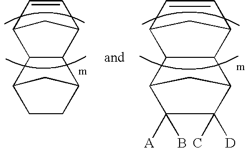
C1=CC2CC1C1C2C2CCC1C2.C1=CC2CC1C1C2C2C([D])(C)C([A])(B)C1C2
